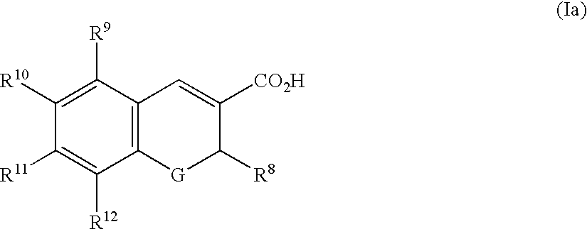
C1([R9])=C([R10])C([R11])=C([R12])C2=C1C=C([CO2H])C([R8])[G]2
